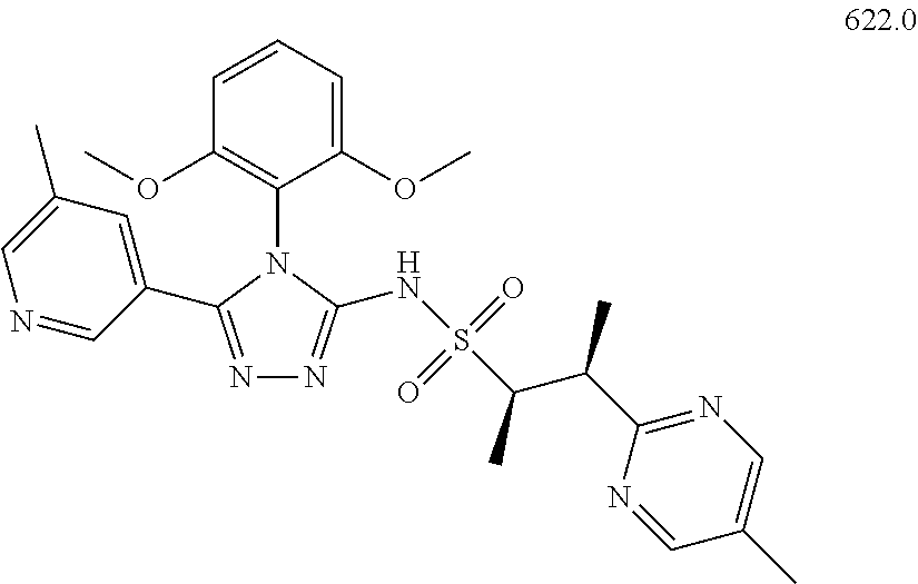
C1=CC=C(OC)C(N2C(C3=CC(C)=CN=C3)=NN=C2NS(=O)(=O)C(C(C)C2=NC=C(C)C=N2)C)=C1OC
